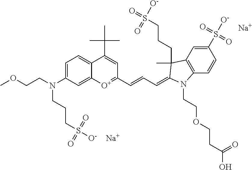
COCCN(C1=CC=C2C(=C1)[O+]=C(C=CC=C1C(C)(CCCS(=O)([O-])=O)C3=C(C=CC(S([O-])(=O)=O)=C3)N1CCOCCC(O)=O)C=C2C(C)(C)C)CCCS([O-])(=O)=O.[Na].[Na]
